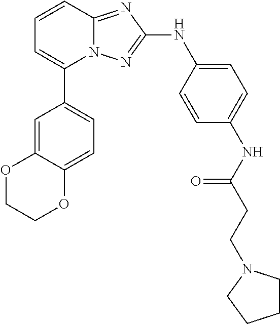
C1=CC2=NC(NC3=CC=C(NC(CCN4CCCC4)=O)C=C3)=NN2C(C2=CC=C3C(=C2)OCCO3)=C1
